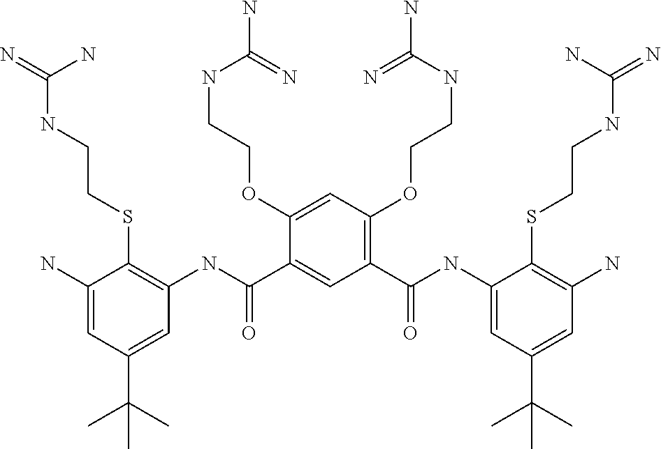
C1(OCCNC(N)=N)=CC(OCCNC(N)=N)=C(C(NC2=CC(C(C)(C)C)=CC(N)=C2SCCNC(=N)N)=O)C=C1C(NC1=C(SCCNC(=N)N)C(N)=CC(C(C)(C)C)=C1)=O
